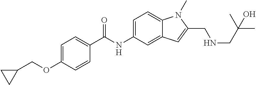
C1=C(OCC2CC2)C=CC(C(NC2=CC=C3C(=C2)C=C(CNCC(C)(C)O)N3C)=O)=C1
